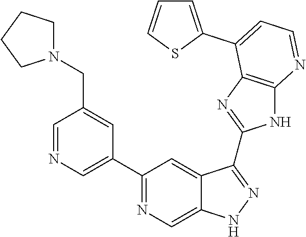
C1=NC=C(C2=NC=C3C(=C2)C(C2=NC4=C(N2)N=CC=C4C2=CC=CS2)=NN3)C=C1CN1CCCC1
